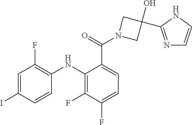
C1=C(I)C=CC(NC2=C(F)C(F)=CC=C2C(N2CC(O)(C3=NC=CN3)C2)=O)=C1F
